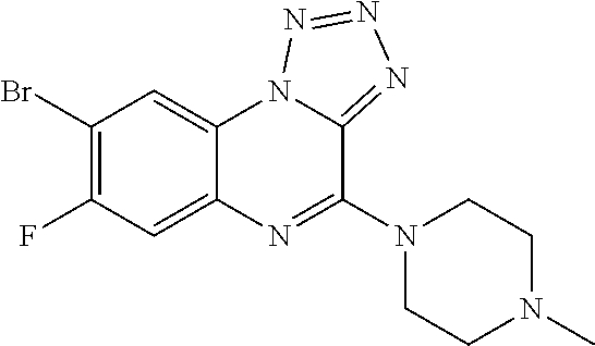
C1(Br)=C(F)C=C2C(=C1)N1C(=NN=N1)C(N1CCN(C)CC1)=N2
